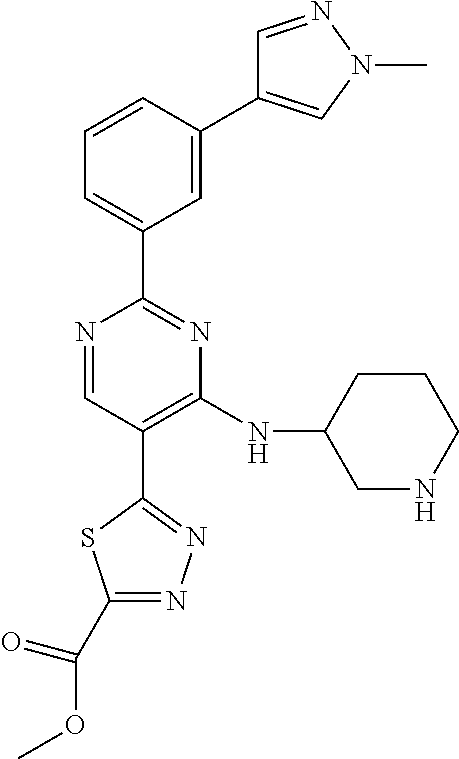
N1=CC(C2=NN=C(C(OC)=O)S2)=C(NC2CNCCC2)N=C1C1=CC=CC(C2=CN(C)N=C2)=C1
